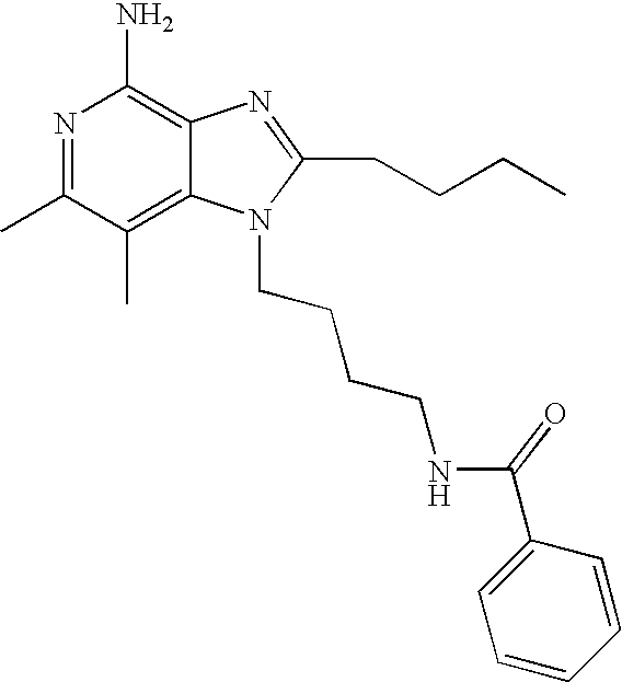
N1=C(C)C(C)=C2C(=C1N)N=C(CCCC)N2CCCCNC(C1=CC=CC=C1)=O
